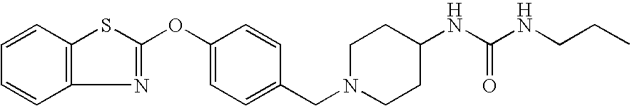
C1=CC2=C(C=C1)SC(OC1=CC=C(CN3CCC(NC(=O)NCCC)CC3)C=C1)=N2
